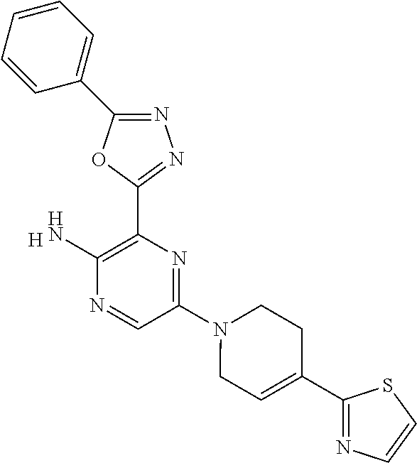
N1=C(C2=CC=CC=C2)OC(C2=C(N)N=CC(N3CC=C(C4=NC=CS4)CC3)=N2)=N1.[H]
